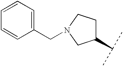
C1=CC=C(CN2CCC(C(C)C)C2)C=C1
